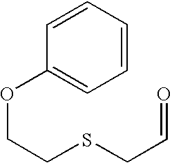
C1=CC(OCCSCC=O)=CC=C1
